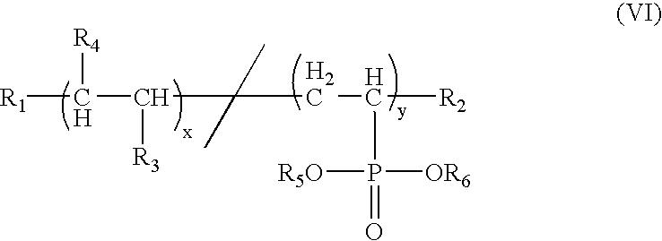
[R1]C(C([R3])C(CC([R2])P([R5O])([OR6])=O)(C)C)[R4]
